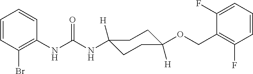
C1(NC(NC2([H])CCC([H])(OCC3=C(F)C=CC=C3F)CC2)=O)=C(Br)C=CC=C1
